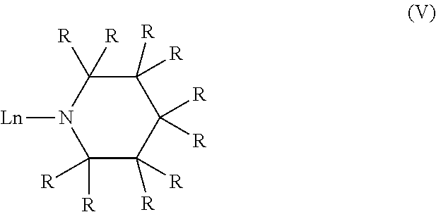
C1([R])([R])C([R])([R])C([R])([R])C([R])([R])C([R])([R])N1[Ln]
